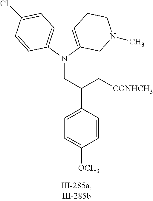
C12=C(N(CC(C3=CC=C([OCH3])C=C3)C[CONHCH3])C3=C1C=C(Cl)C=C3)CN(C)CC2
